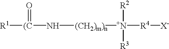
[R1][(C](N[(CH2)m)n][N+]([R4][X-])([R2])[R3])=O
